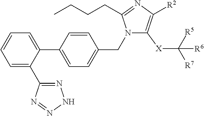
C1=C(C2=NNN=N2)C(C2=CC=C(CN3C([X]C([R7])([R5])[R6])=C([R2])N=C3CCCC)C=C2)=CC=C1
